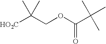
[HO2C]C(COC(C(C)(C)C)=O)(C)C
